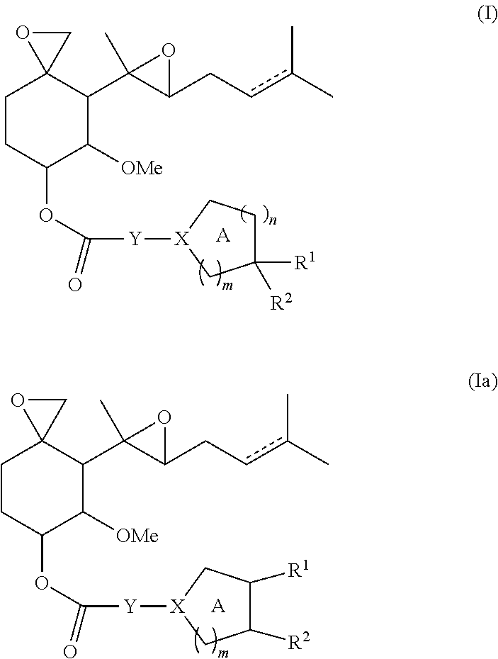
C1CC(OC([Y][X]2CCC([R1])([R2])C2)=O)C([OMe])C(C2(C)C(Ccc(C)C)O2)C12CO2.[A].C1CC(OC([Y][X]2CC([R1])C([R2])C2)=O)C([OMe])C(C2(C)C(Ccc(C)C)O2)C12CO2.[A]
